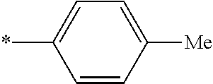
*C1=CC=C([Me])C=C1
